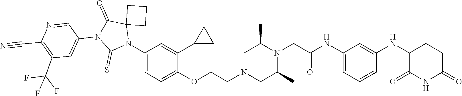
C1=C(NC(CN2C(C)CN(CCOC3=CC=C(N4C5(C(=O)N(C6=CC(C(F)(F)F)=C(C#N)N=C6)C4=S)CCC5)C=C3C3CC3)CC2C)=O)C=C(NC2C(=O)NC(=O)CC2)C=C1
